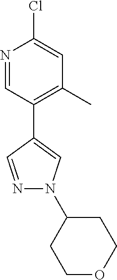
ClC1=CC(C)=C(C2=CN(C3CCOCC3)N=C2)C=N1
